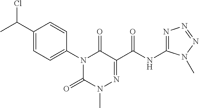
N1(C2=CC=C(C(C)Cl)C=C2)C(=O)N(C)N=C(C(NC2=NN=NN2C)=O)C1=O
